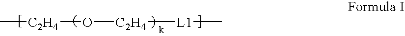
[L1](C)[C2H4]O[C2H4]C
